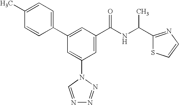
C1(C2=CC(C(NC(C3=NC=CS3)C)=O)=CC(N3C=NN=N3)=C2)=CC=C(C)C=C1
